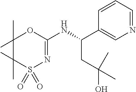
S1(=O)(=O)N=C(NC(CC(O)(C)C)C2=CN=CC=C2)OC(C)(C)C1(C)C
